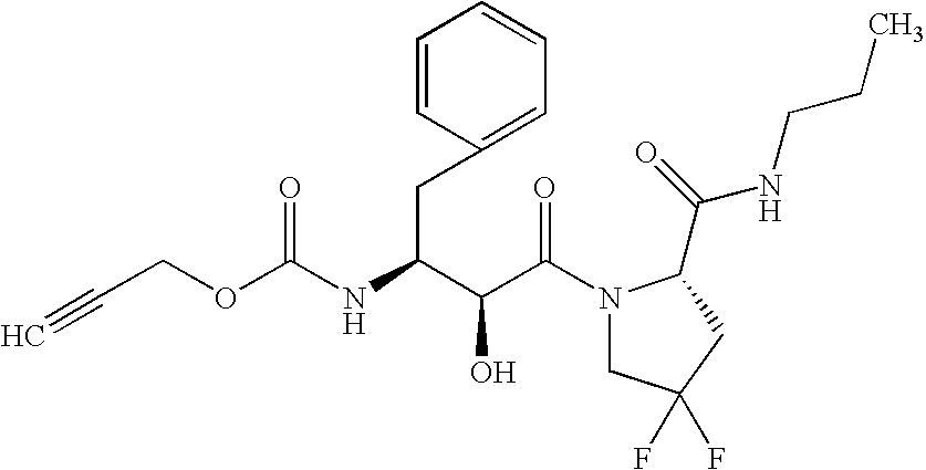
C(C(N1CC(F)(F)CC1C(NCCC)=O)=O)(O)C(CC1=CC=CC=C1)NC(=O)OCC#C
